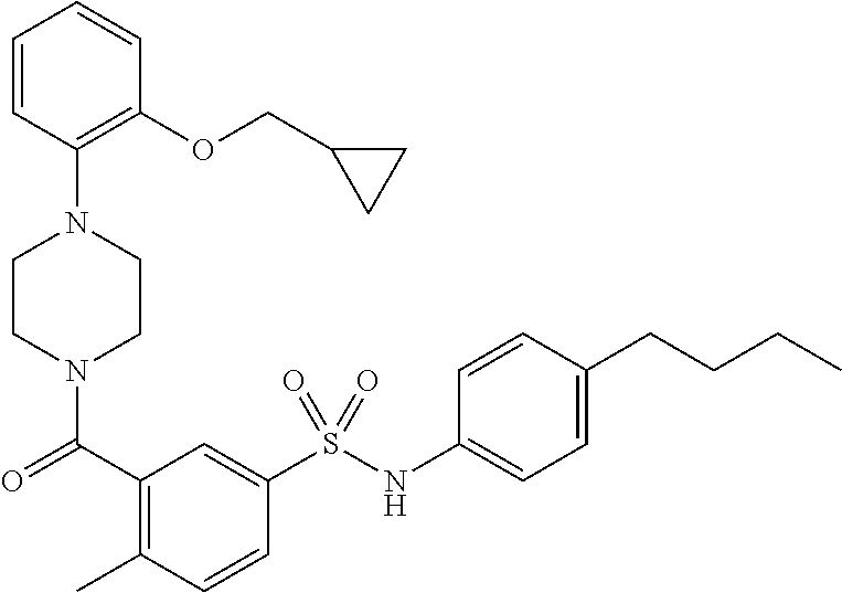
C1CN(C(=O)C2=C(C)C=CC(S(NC3=CC=C(CCCC)C=C3)(=O)=O)=C2)CCN1C1=C(OCC2CC2)C=CC=C1
